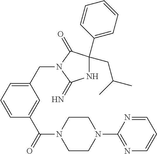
C1(CC(C)C)(C2=CC=CC=C2)NC(=N)N(CC2=CC=CC(C(=O)N3CCN(C4=NC=CC=N4)CC3)=C2)C1=O
